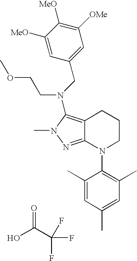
OC(C(F)(F)F)=O.C12=NN(C)C(N(CC3=CC([OMe])=C([MeO])C([MeO])=C3)CCOC)=C1CCCN2C1=C(C)C=C(C)C=C1C
